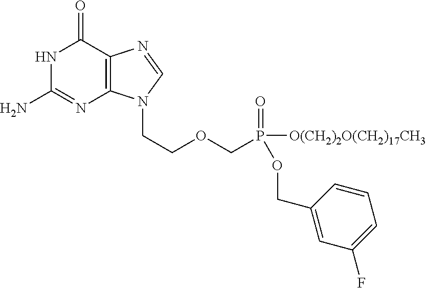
N1C(N)=NC2=C(C1=O)N=CN2CCOCP(=O)([O(CH2)2O(CH2)17CH3])OCC1=CC(F)=CC=C1
